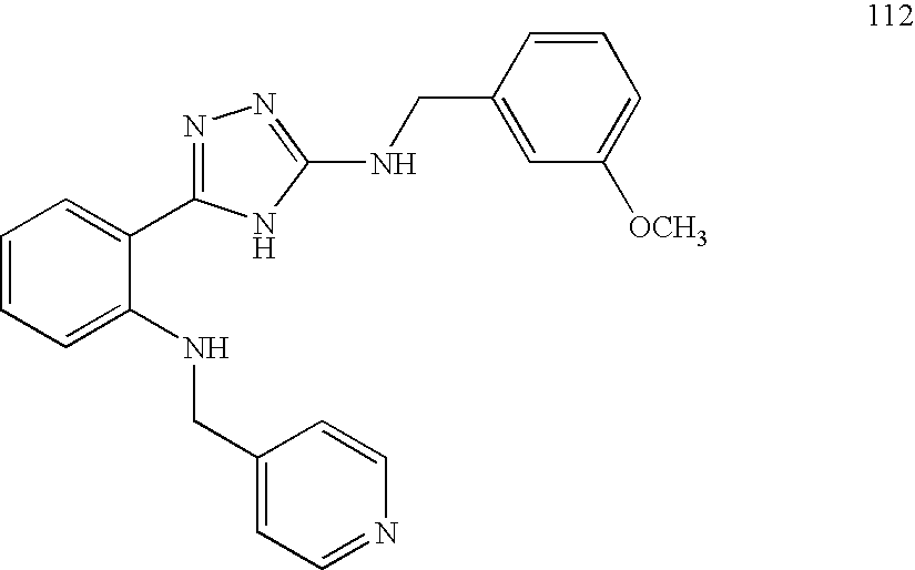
C1=CC=C(NCC2=CC=NC=C2)C(C2=NN=C(NCC3=CC([OCH3])=CC=C3)N2)=C1
